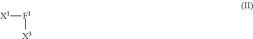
[X1][F1][X3]
